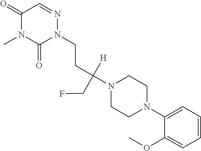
N1(C(CCN2N=CC(=O)N(C)C2=O)([H])CF)CCN(C2=CC=CC=C2OC)CC1
